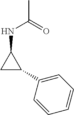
C1(NC(C)=O)CC1C1=CC=CC=C1
